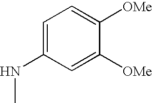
C1=C([OMe])C([OMe])=CC(NC)=C1
